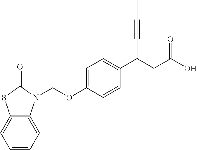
C1=C(OCN2C3=CC=CC=C3SC2=O)C=CC(C(CC(O)=O)C#CC)=C1
